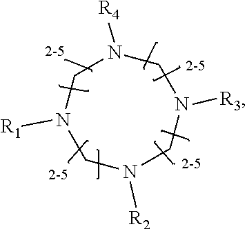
C1N([R2])CN([R3])CN([R4])CN1[R1]
